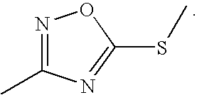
N1=C(C)N=C(SC)O1
